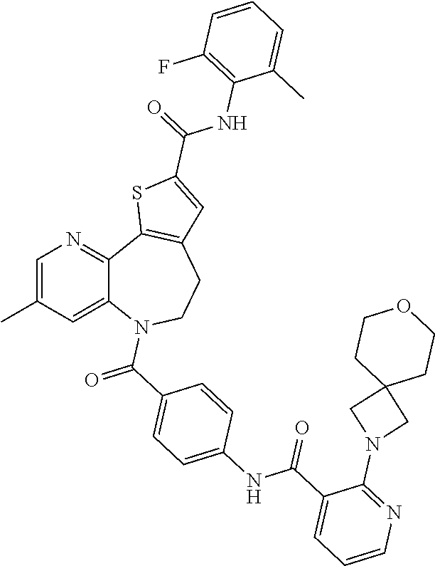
C12=CC(C)=CN=C1C1=C(CCN2C(C2=CC=C(NC(C3=CC=CN=C3N3CC4(C3)CCOCC4)=O)C=C2)=O)C=C(C(=O)NC2=C(F)C=CC=C2C)S1
